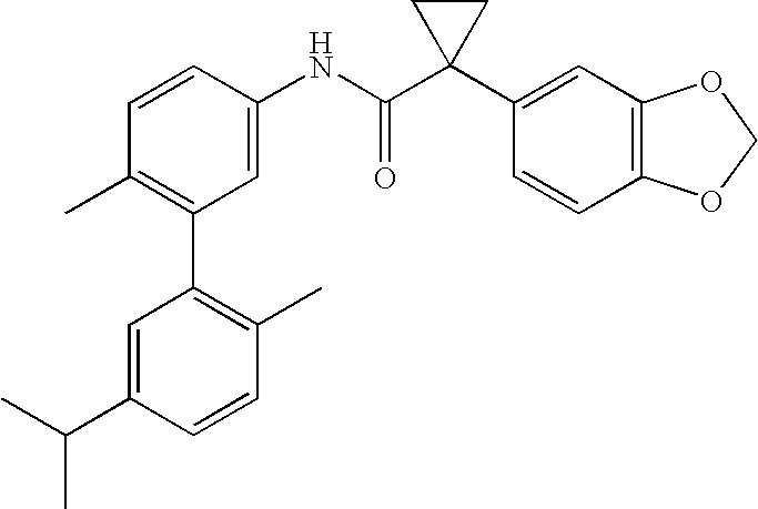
C1=CC(NC(C2(C3=CC4=C(C=C3)OCO4)CC2)=O)=CC(C2=C(C)C=CC(C(C)C)=C2)=C1C
